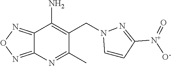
C12=NON=C1N=C(C)C(CN1C=CC([N+]([O-])=O)=N1)=C2N
